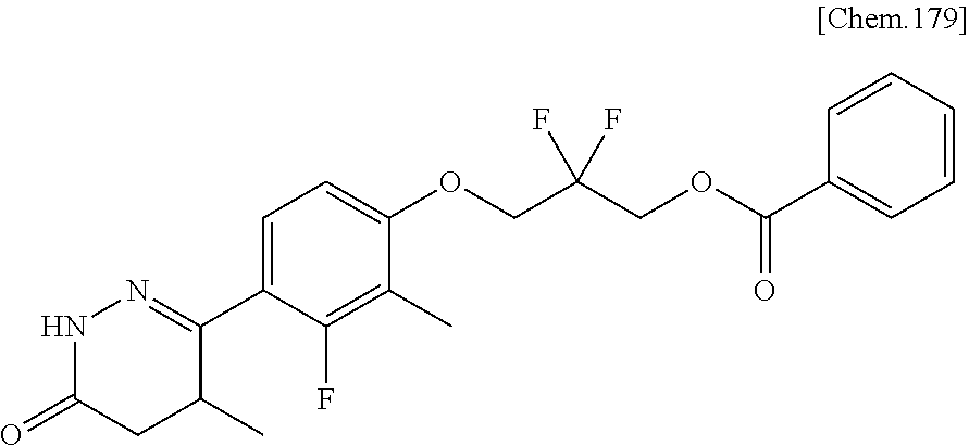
C1(C2=NNC(=O)CC2C)=CC=C(OCC(COC(C2=CC=CC=C2)=O)(F)F)C(C)=C1F
